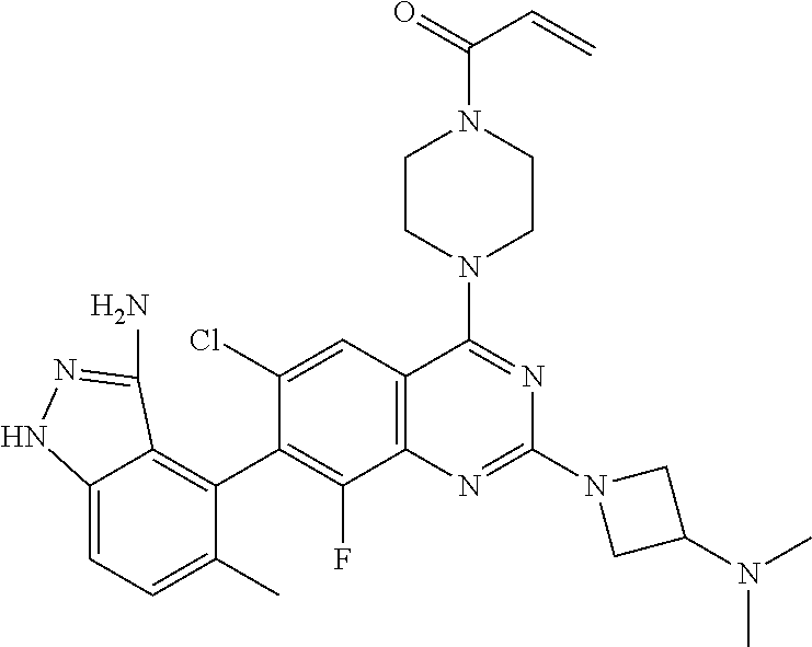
C12=C(C=C(Cl)C(C3=C4C(=CC=C3C)NN=C4N)=C1F)C(N1CCN(C(=O)C=C)CC1)=NC(N1CC(N(C)C)C1)=N2
